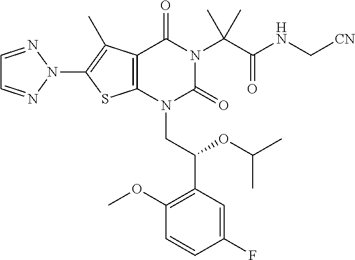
C12=C(N(CC(C3=C(OC)C=CC(F)=C3)OC(C)C)C(=O)N(C(C(NC[CN])=O)(C)C)C1=O)SC(N1N=CC=N1)=C2C
